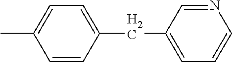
CC1=CC=C(CC2=CC=CN=C2)C=C1
